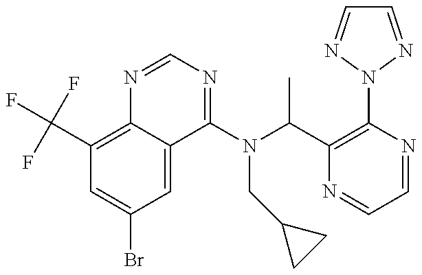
C1(C(F)(F)F)=C2C(=CC(Br)=C1)C(N(C(C1=C(N3N=CC=N3)N=CC=N1)C)CC1CC1)=NC=N2
